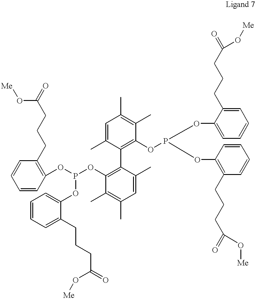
C1=CC=C(CCCC(=O)O[Me])C(OP(OC2=C(C3=C(OP(OC4=C(CCCC(=O)O[Me])C=CC=C4)OC4=CC=CC=C4CCCC(=O)O[Me])C(C)=C(C)C=C3C)C(C)=CC(C)=C2C)OC2=C(CCCC(=O)O[Me])C=CC=C2)=C1
